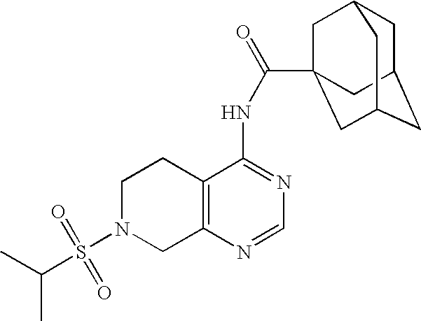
C1N(S(=O)(=O)C(C)C)CC2=C(C1)C(NC(=O)C13CC4CC(CC(C1)C4)C3)=NC=N2
